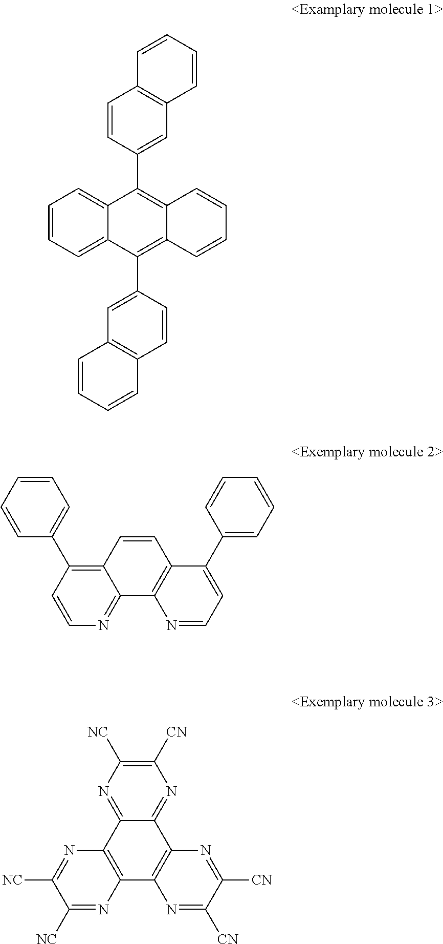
C1=CC=C2C(=C1)C(C1=CC3=C(C=C1)C=CC=C3)=C1C(=C2C2=CC3=C(C=C2)C=CC=C3)C=CC=C1.C12=C(C3=CC=CC=C3)C=CN=C1C1=C(C=C2)C(C2=CC=CC=C2)=CC=N1.C12=C(N=C([NC])C([NC])=N1)C1=C(C3=NC([CN])=C([NC])N=C23)N=C([CN])C([CN])=N1
